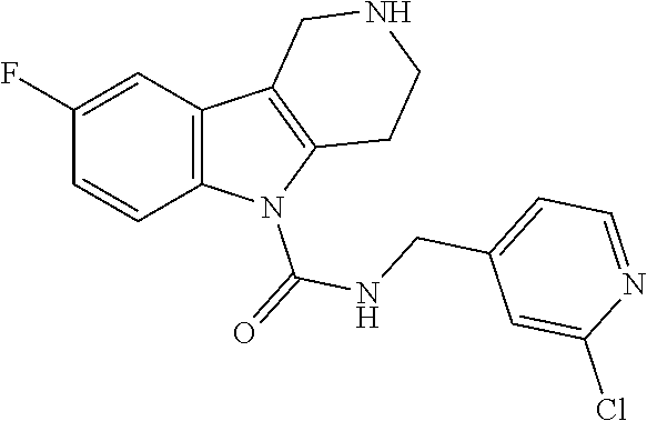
C1(F)=CC2=C(C=C1)N(C(=O)NCC1=CC=NC(Cl)=C1)C1=C2CNCC1
